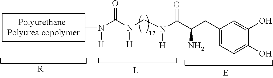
[R].CN(C(N([H])CN(C(C(CC1=CC=C(O)C(O)=C1)N)=O)[H])=O)[H]
